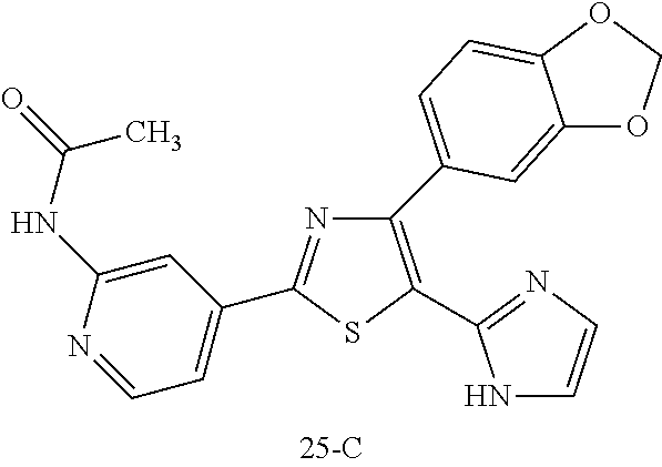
C1(C2=CC=C3C(=C2)OCO3)=C(C2=NC=CN2)SC(C2=CC=NC(NC(=O)C)=C2)=N1
